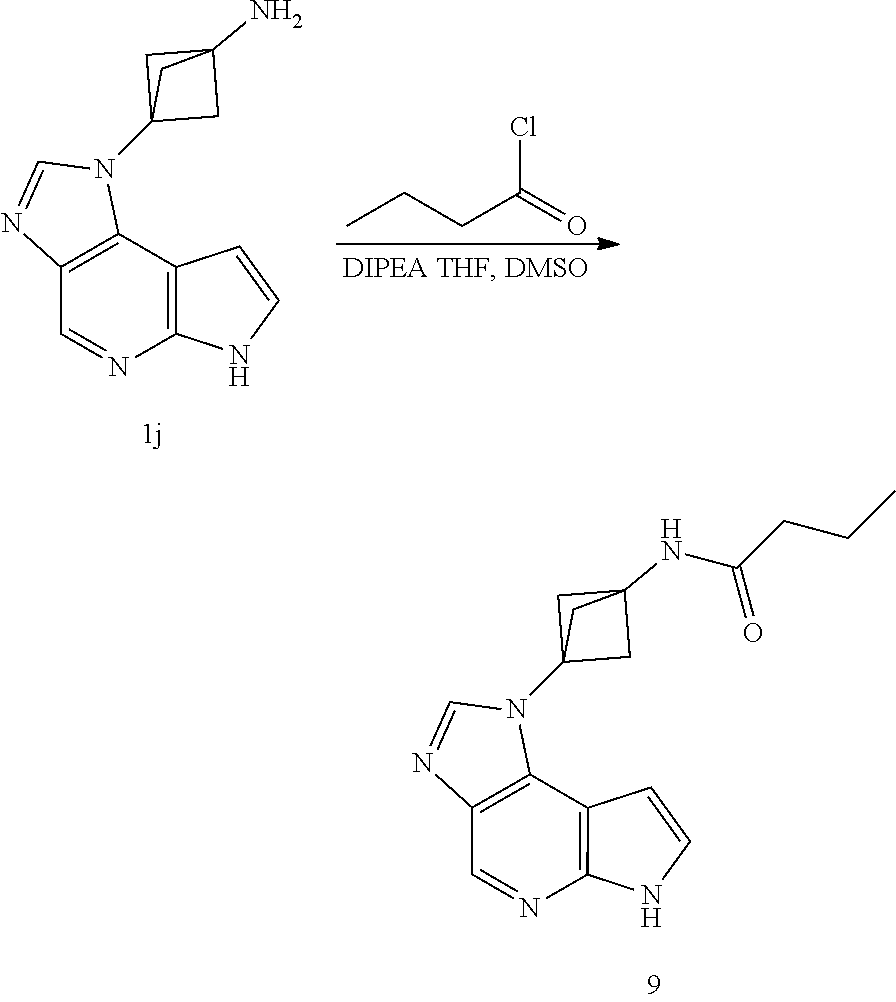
C12=C(C3=C(C=N1)N=CN3C13CC(N)(C1)C3)C=CN2.CCCC(=O)Cl.C12=C(C3=C(C=N1)N=CN3C13CC(NC(CCC)=O)(C1)C3)C=CN2
